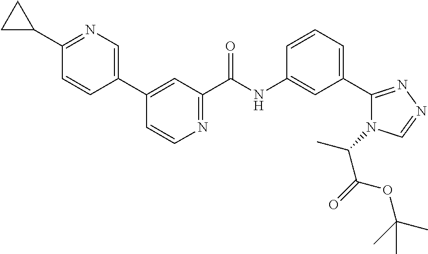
C1(C2=CN=C(C3CC3)C=C2)=CC(C(NC2=CC(C3=NN=CN3C(C(=O)OC(C)(C)C)C)=CC=C2)=O)=NC=C1
